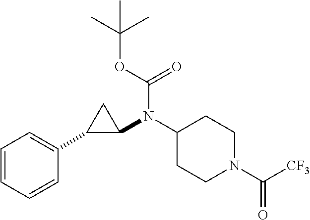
C1(N(C2C(C3=CC=CC=C3)C2)C(=O)OC(C)(C)C)CCN(C(=O)[CF3])CC1
